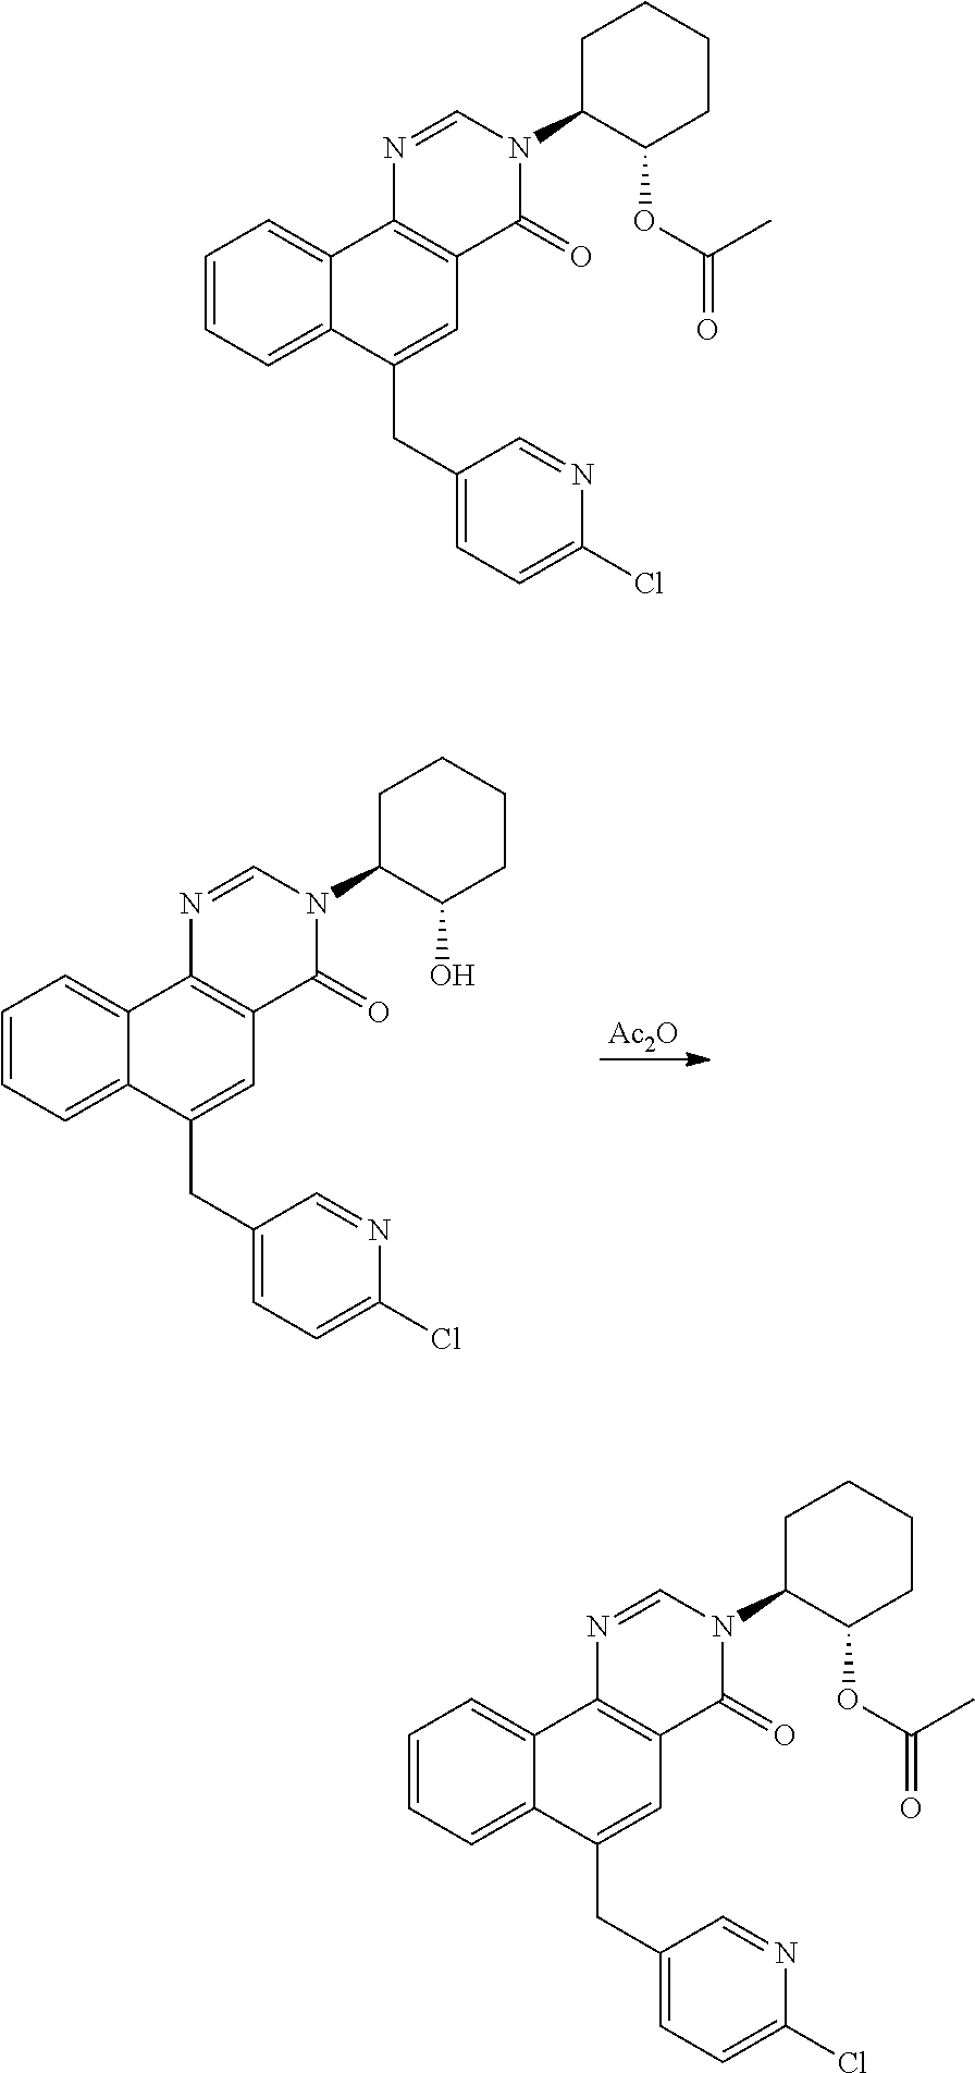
C1=CC=C2C(=C1)C1=C(C=C2CC2=CC=C(Cl)N=C2)C(=O)N(C2C(O)CCCC2)C=N1.[Ac2O].C1=CC=C2C(=C1)C1=C(C=C2CC2=CC=C(Cl)N=C2)C(=O)N(C2C(OC(=O)C)CCCC2)C=N1.C1=CC=C2C(=C1)C1=C(C=C2CC2=CC=C(Cl)N=C2)C(=O)N(C2C(OC(=O)C)CCCC2)C=N1
